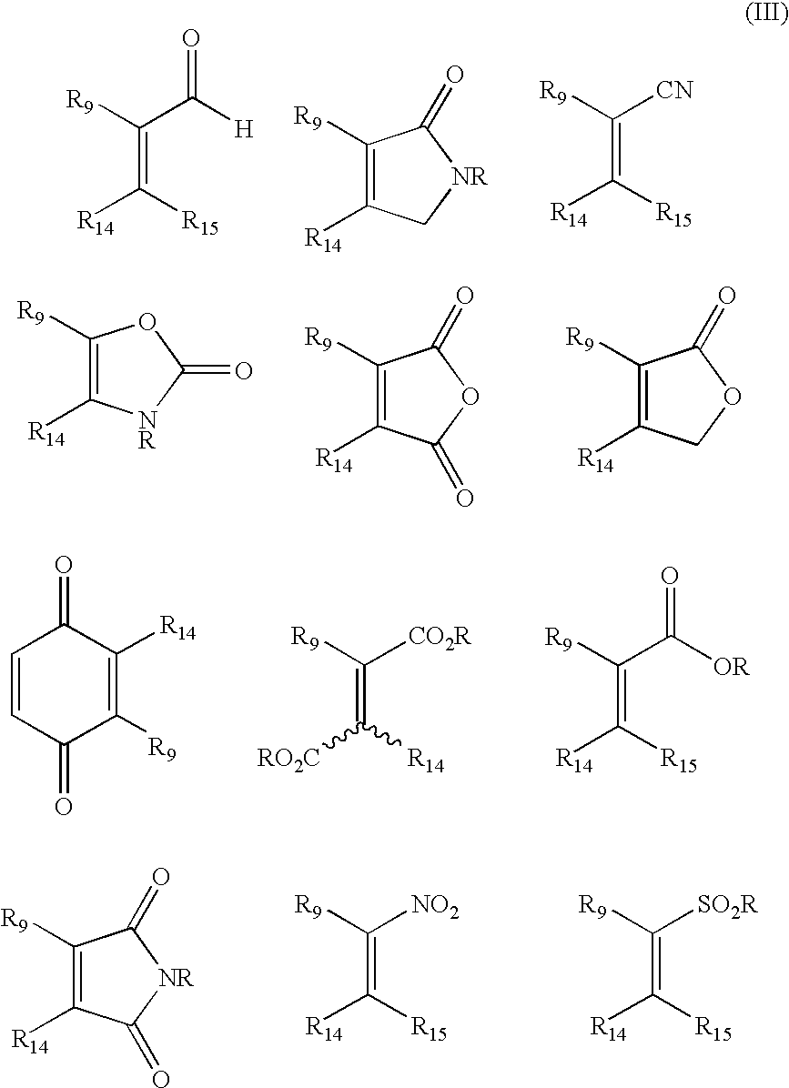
C(=C([R15])[R14])(C([H])=O)[R9].C1([R9])=C([R14])C[NR]C1=O.C(=C([R15])[R14])([R9])[CN].C1([R9])=C([R14])[NR]C(=O)O1.C1([R9])=C([R14])C(=O)OC1=O.C1([R9])=C([R14])COC1=O.C1=CC(=O)C([R9])=C([R14])C1=O.C(=C([R14])[RO2C])([R9])[CO2R].C(=C([R15])[R14])(C([OR])=O)[R9].C1([R9])=C([R14])C(=O)[NR]C1=O.C(=C([R15])[R14])([R9])[NO2].C(=C([R15])[R14])([R9])[SO2R]
